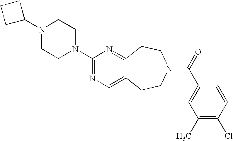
C1C(N2CCN(C3=NC=C4C(=N3)CCN(C(=O)C3=CC(C)=C(Cl)C=C3)CC4)CC2)CC1
